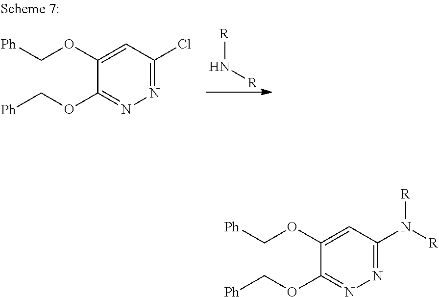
C1(OC[Ph])=CC(Cl)=NN=C1OC[Ph].N([R])[R].C1(OC[Ph])=CC(N([R])[R])=NN=C1OC[Ph]
